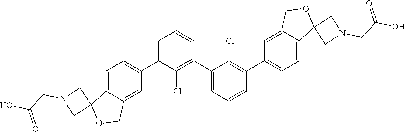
C1=C(C2=CC=C3C(=C2)COC32CN(CC(O)=O)C2)C(Cl)=C(C2=CC=CC(C3=CC=C4C(=C3)COC43CN(CC(O)=O)C3)=C2Cl)C=C1
